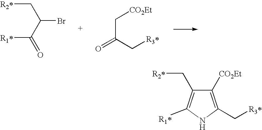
[R1*]C(C(C[R2*])Br)=O.C(C(C[R3*])=O)[CO2Et].C1([CO2Et])=C(C[R3*])NC([R1*])=C1C[R2*]
